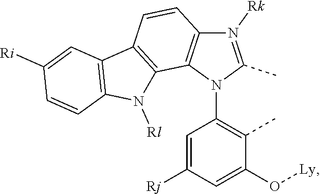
N1([Rk])=C(C)N(C2=C(C)C(O[Ly])=CC([Rj])=C2)C2=C1C=CC1=C2N([Rl])C2=C1C=C([Ri])C=C2
